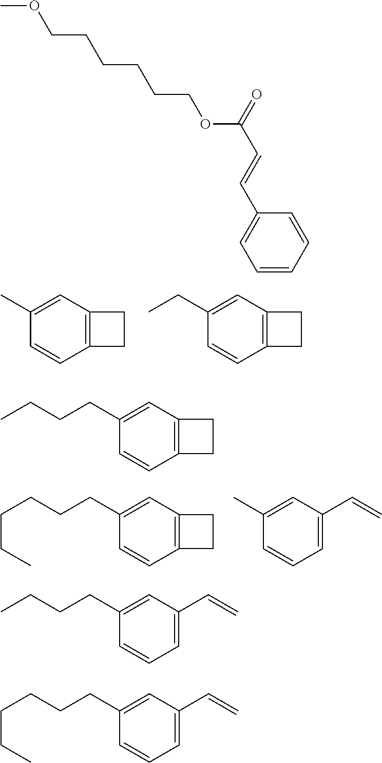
C1=CC2=C(C=C1C)CC2.C1=CC2=C(C=C1CC)CC2.C1=CC2=C(C=C1CCCCCC)CC2.C1=CC=C(C=C)C=C1C.C(CCCOC(C=CC1=CC=CC=C1)=O)CCOC.C1=CC2=C(C=C1CCCC)CC2.C1=CC=C(C=C)C=C1CCCC.C1=CC=C(C=C)C=C1CCCCCC
